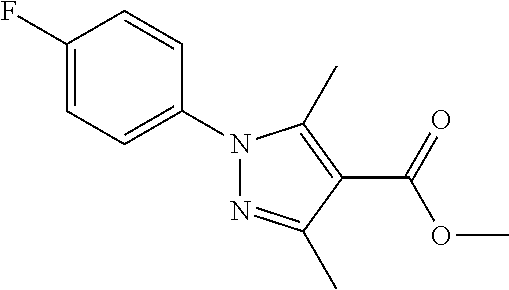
C1(F)=CC=C(N2N=C(C)C(C(=O)OC)=C2C)C=C1
